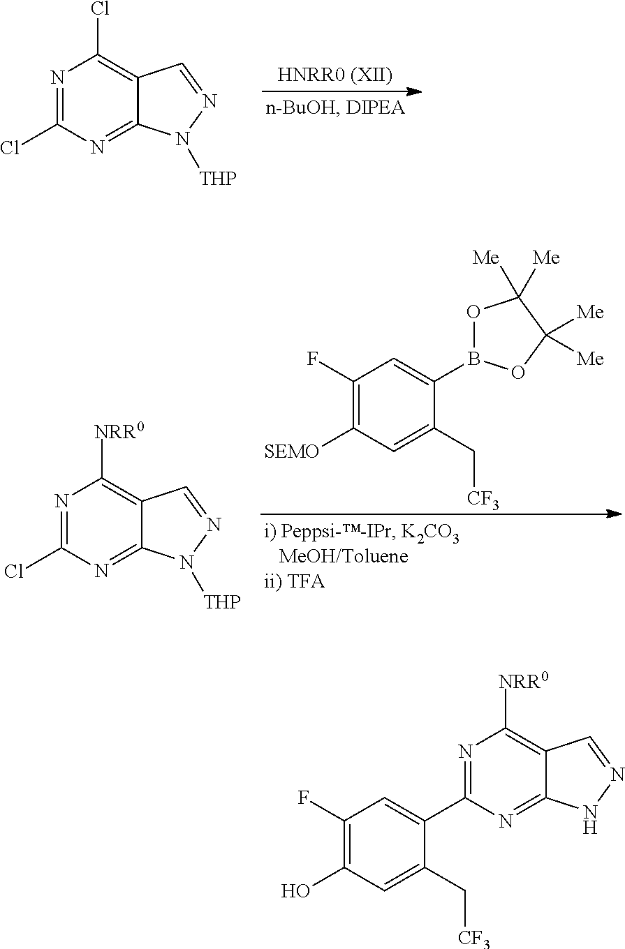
N1=C(Cl)N=C2C(=C1Cl)C=NN2[THP].C1(F)=C([SEMO])C=C(C[CF3])C(B2OC([Me])([Me])C([Me])([Me])O2)=C1.N1=C(Cl)N=C2C(=C1[NRR0])C=NN2[THP].C1(F)=C(O)C=C(C[CF3])C(C2=NC([NRR0])=C3C(=N2)NN=C3)=C1
